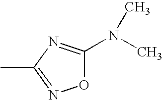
O1C(N(C)C)=NC(C)=N1
